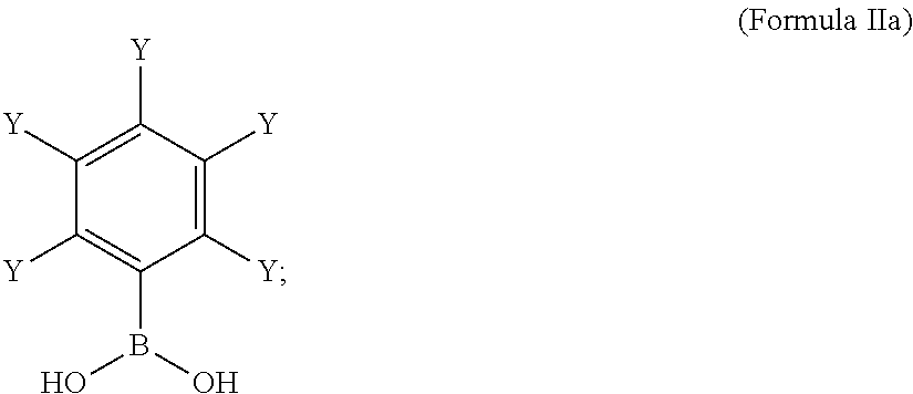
C1([Y])=C(B(O)O)C([Y])=C([Y])C([Y])=C1[Y]
